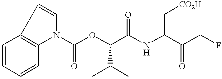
C1=CC2=C(N1C(OC(C(NC(C(CF)=O)C[CO2H])=O)C(C)C)=O)C=CC=C2
